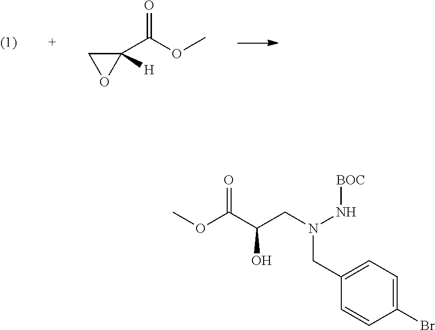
C1(C(OC)=O)([H])CO1.C1(Br)=CC=C(CN(CC(C(OC)=O)O)N[BOC])C=C1
